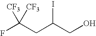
FC(CC(CO)I)([CF3])[CF3]
